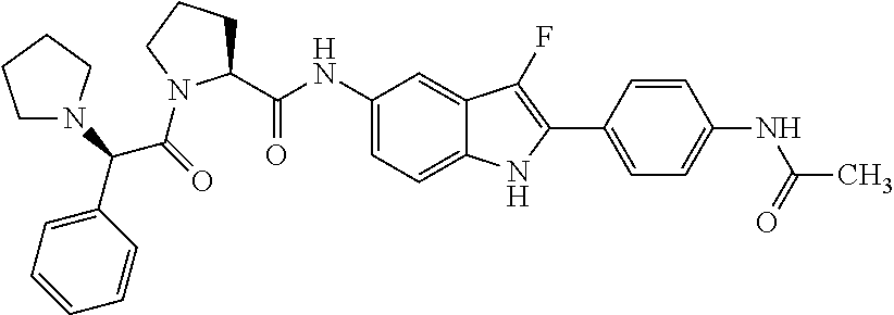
C1(NC(C2CCCN2C(=O)C(N2CCCC2)C2=CC=CC=C2)=O)=CC=C2C(=C1)C(F)=C(C1=CC=C(NC(=O)C)C=C1)N2
